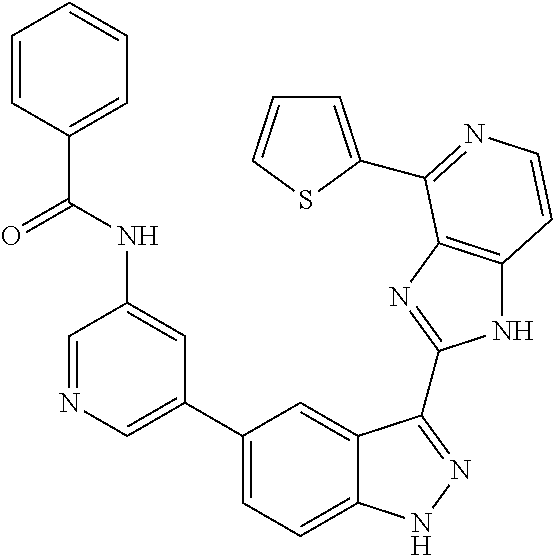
C1(C2=CN=CC(NC(=O)C3=CC=CC=C3)=C2)=CC=C2C(=C1)C(C1=NC3=C(N1)C=CN=C3C1=CC=CS1)=NN2
